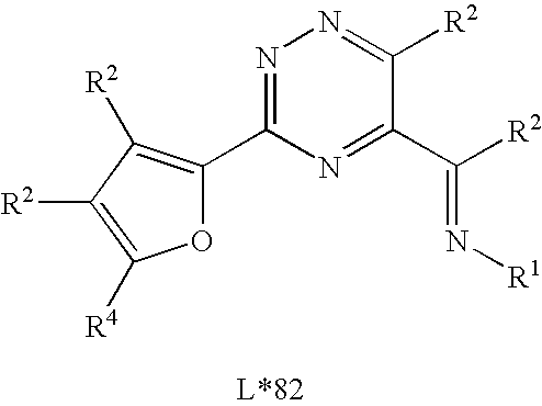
N1=C(C2=C([R2])C([R2])=C([R4])O2)N=C(C([R2])=N[R1])C([R2])=N1
